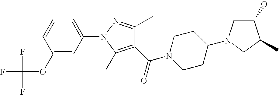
C1(C(=O)N2CCC(N3CC(O)C(C)C3)CC2)=C(C)N(C2=CC=CC(OC(F)(F)F)=C2)N=C1C
